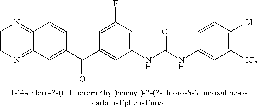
C1=CN=C2C(=N1)C=CC(C(C1=CC(NC(NC3=CC([CF3])=C(Cl)C=C3)=O)=CC(F)=C1)=O)=C2
